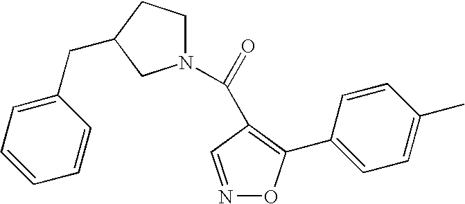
N1=CC(C(N2CCC(CC3=CC=CC=C3)C2)=O)=C(C2=CC=C(C)C=C2)O1
